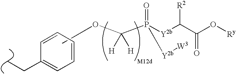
C(C1=CC=CC=C1)C.COC(P([Y2b]C(C(O[Ry])=O)[R2])(=O)[Y2b][W3])([H])[H]
